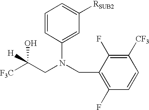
[F3C]C(CN(CC1=C(F)C=CC([CF3])=C1F)C1=CC([RSUB2])=CC=C1)(O)[H]
